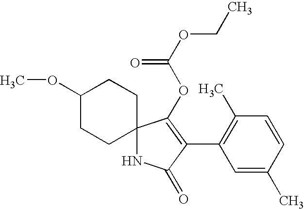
C1=C(C)C=CC(C)=C1C1=C(OC(OCC)=O)C2(NC1=O)CCC(OC)CC2
